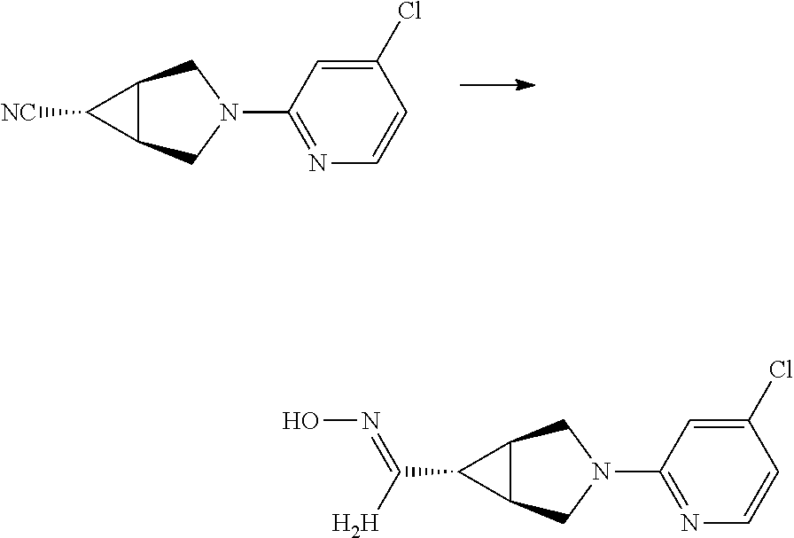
C1([NC])C2C1CN(C1=NC=CC(Cl)=C1)C2.C1(C([H])=NO)C2C1CN(C1=NC=CC(Cl)=C1)C2
